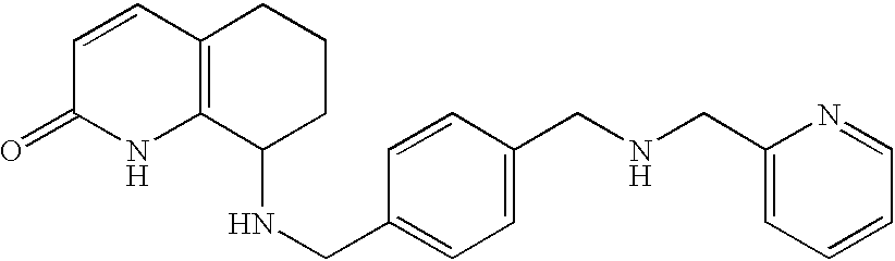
C1=CC2=C(NC1=O)C(NCC1=CC=C(CNCC3=CC=CC=N3)C=C1)CCC2
